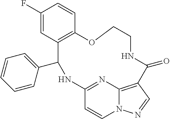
C1(F)=CC2=C(C=C1)OCCNC(=O)C1=C3N(C=CC(=N3)NC2C2=CC=CC=C2)N=C1
